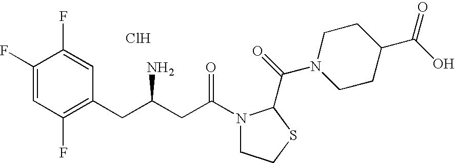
Cl.C1(F)=CC(F)=C(CC(CC(=O)N2CCSC2C(=O)N2CCC(C(O)=O)CC2)N)C=C1F
